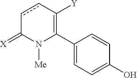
C1(C2=C([Y])ccC(=[X])N2[Me])=CC=C(O)C=C1
